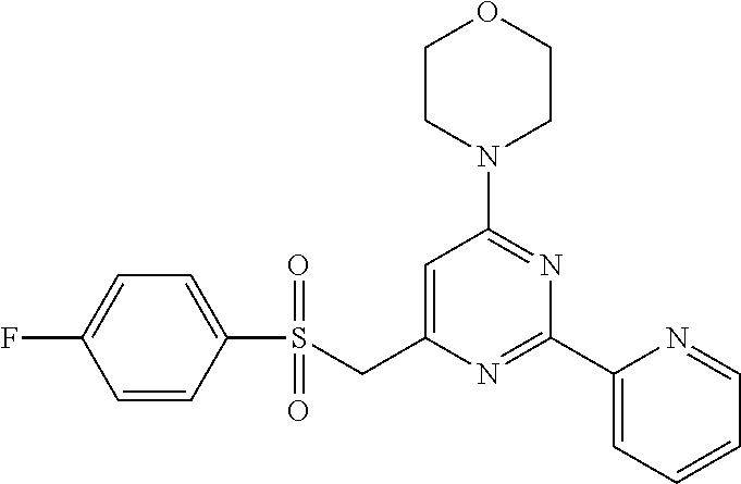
C1CN(C2=NC(C3=CC=CC=N3)=NC(CS(C3=CC=C(F)C=C3)(=O)=O)=C2)CCO1
